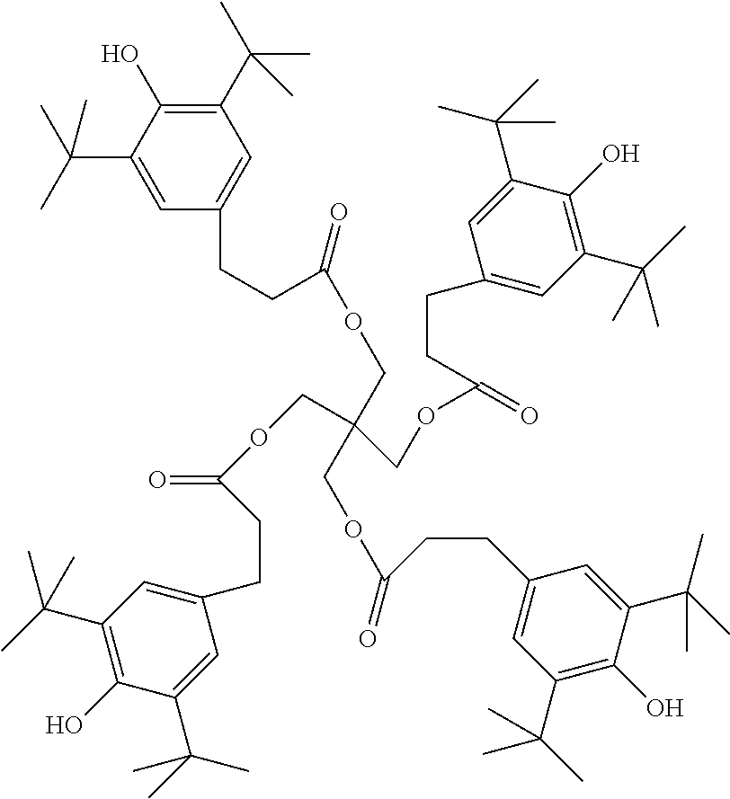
C1(C(C)(C)C)=C(O)C(C(C)(C)C)=CC(CCC(=O)OCC(COC(=O)CCC2=CC(C(C)(C)C)=C(O)C(C(C)(C)C)=C2)(COC(=O)CCC2=CC(C(C)(C)C)=C(O)C(C(C)(C)C)=C2)COC(=O)CCC2=CC(C(C)(C)C)=C(O)C(C(C)(C)C)=C2)=C1
